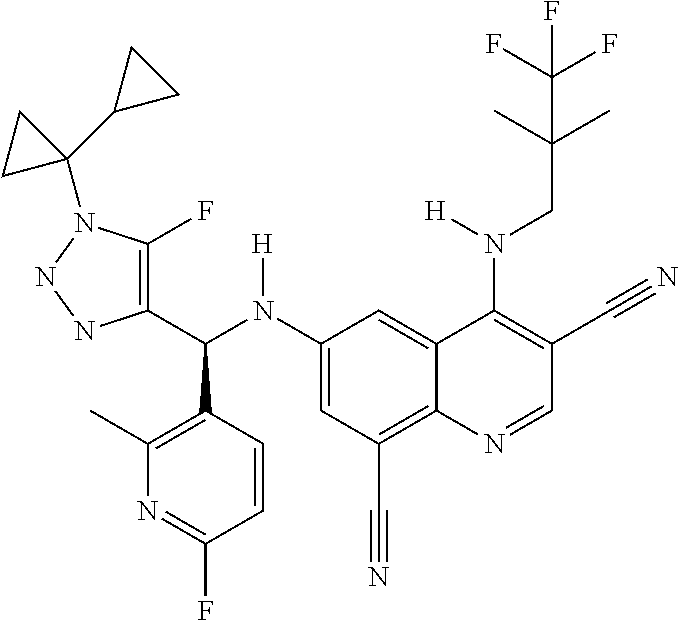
C1(N(C(C2=C(F)N(C3(C4CC4)CC3)NN2)C2=C(C)N=C(F)C=C2)[H])=CC(C#N)=C2C(=C1)C(N(CC(C)(C)C(F)(F)F)[H])=C(C#N)C=N2
